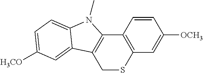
C1=CC2=C(C=C1[OCH3])SCC1=C2N(C)C2=CC=C([H3CO])C=C12
